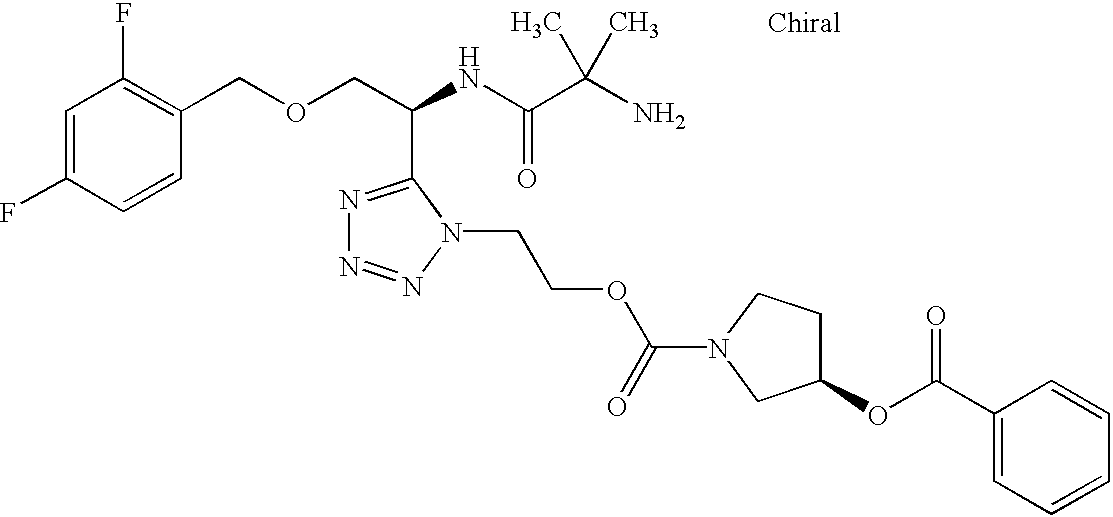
C1=C(F)C=CC(COCC(NC(C(N)(C)C)=O)C2=NN=NN2CCOC(=O)N2CCC(OC(C3=CC=CC=C3)=O)C2)=C1F
